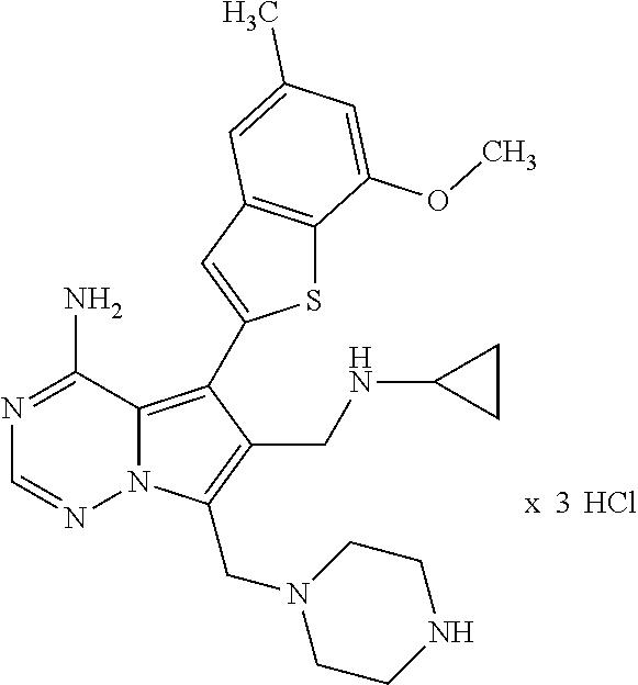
Cl.N12C(=C(C3=CC4=C(S3)C(OC)=CC(C)=C4)C(CNC3CC3)=C1CN1CCNCC1)C(N)=NC=N2
